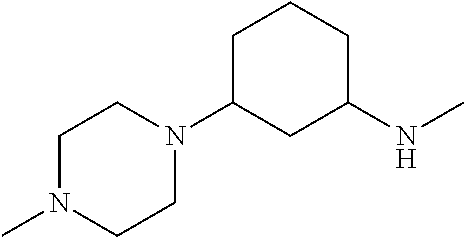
C1N(C)CCN(C2CC(NC)CCC2)C1
